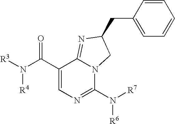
C1(C(N([R3])[R4])=O)=CN=C(N([R7])[R6])N2C1=NC(CC1=CC=CC=C1)C2
